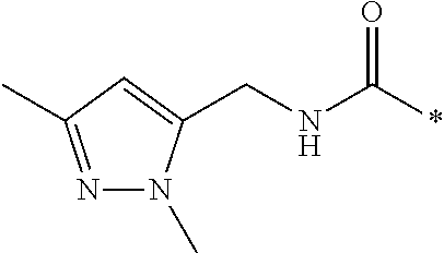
N1=C(C)C=C(CNC(*)=O)N1C
